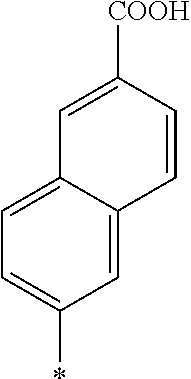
C1=C2C(=CC(*)=C1)C=CC([COOH])=C2
